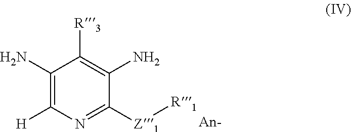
C1(N)=C([H])N=C([Z1][R1])C(N)=C1[R3]
